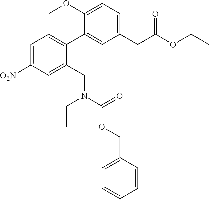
C1=C([O2N])C=C(CN(CC)C(OCC2=CC=CC=C2)=O)C(C2=CC(CC(OCC)=O)=CC=C2OC)=C1
